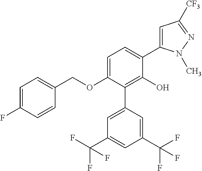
C1(OCC2=CC=C(F)C=C2)=CC=C(C2=CC([CF3])=NN2C)C(O)=C1C1=CC(C(F)(F)F)=CC(C(F)(F)F)=C1
